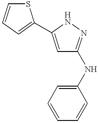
S1C=CC=C1C1=CC(NC2=CC=CC=C2)=NN1
